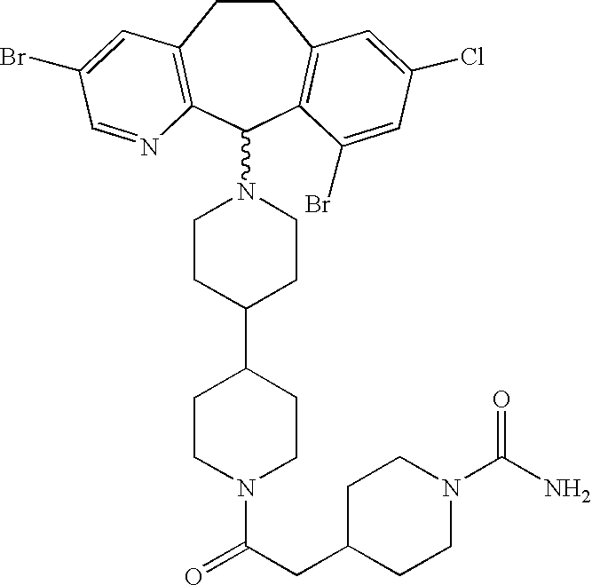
C1CC(C2CCN(C(CC3CCN(C(N)=O)CC3)=O)CC2)CCN1C1C2=C(CCC3=C1C(Br)=CC(Cl)=C3)C=C(Br)C=N2
